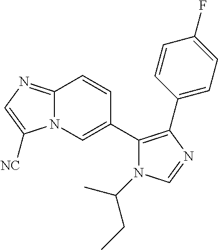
C12=NC=C([NC])N1C=C(C1=C(C3=CC=C(F)C=C3)N=CN1C(CC)C)C=C2
